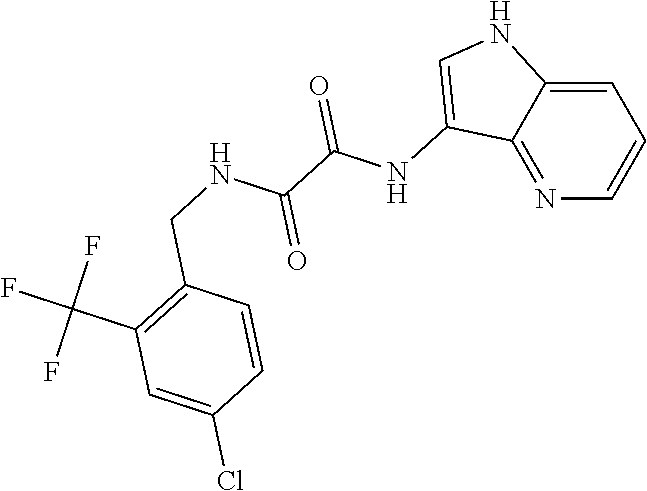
N1=C2C(=CC=C1)NC=C2NC(C(NCC1=C(C(F)(F)F)C=C(Cl)C=C1)=O)=O
